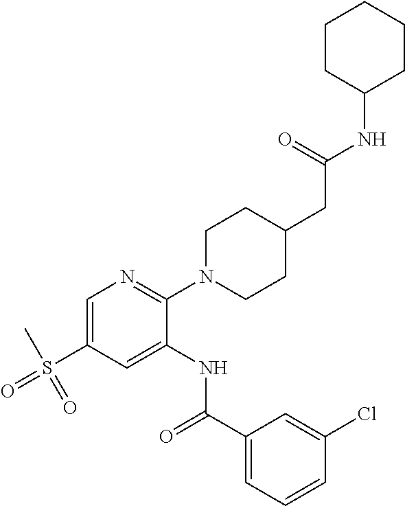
C1=C(S(C)(=O)=O)C=C(NC(C2=CC=CC(Cl)=C2)=O)C(N2CCC(CC(NC3CCCCC3)=O)CC2)=N1
